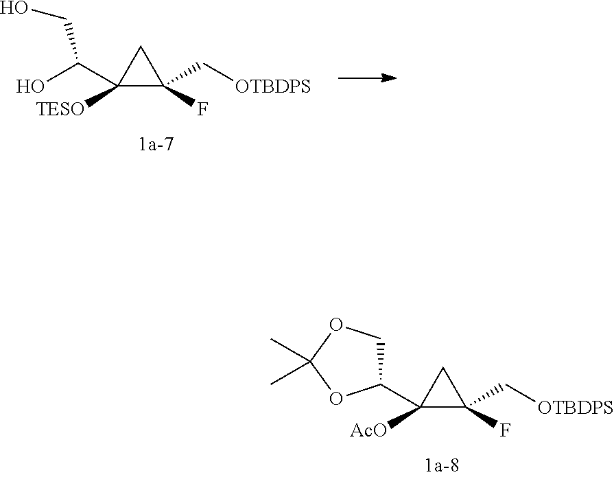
C1([TESO])(C(O)CO)C(F)(C[OTBDPS])C1.C1([AcO])(C2COC(C)(C)O2)C(F)(C[OTBDPS])C1
